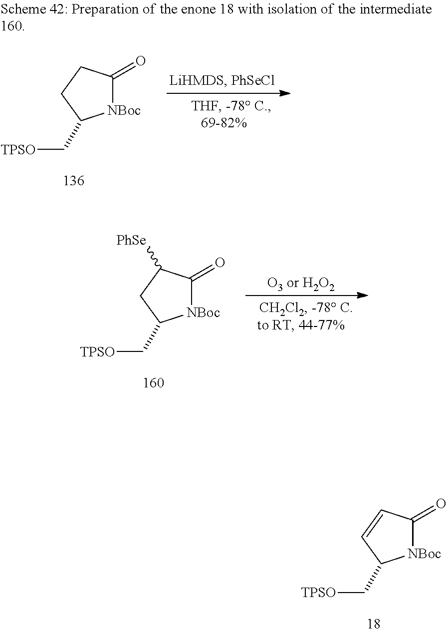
[NBoc]1C(=O)C=CC1C[TPSO].[NBoc]1C(=O)CCC1C[TPSO].[NBoc]1C(=O)C([PhSe])CC1C[TPSO]
